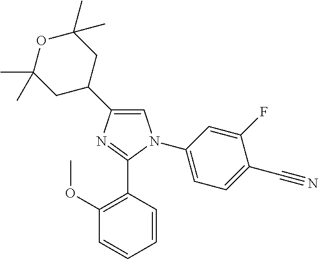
C1(C2CC(C)(C)OC(C)(C)C2)=CN(C2=CC=C(C#N)C(F)=C2)C(C2=C(OC)C=CC=C2)=N1
